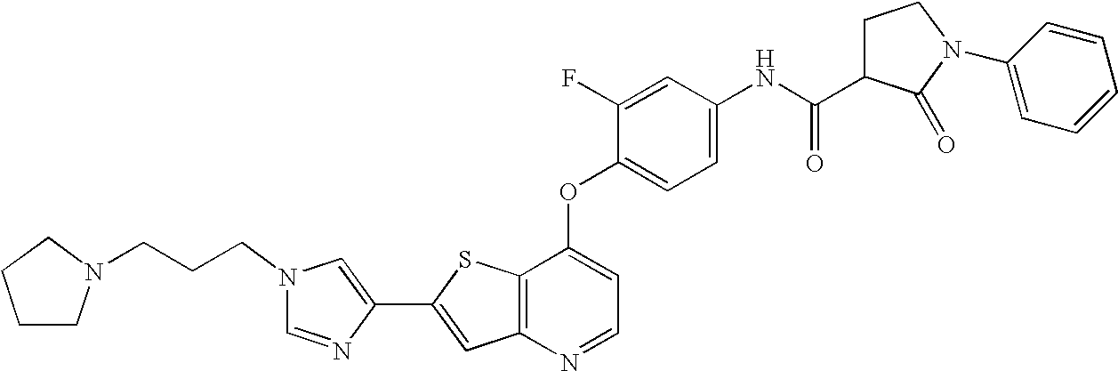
C12=C(SC(C3=CN(CCCN4CCCC4)C=N3)=C1)C(OC1=CC=C(NC(=O)C3CCN(C4=CC=CC=C4)C3=O)C=C1F)=CC=N2
